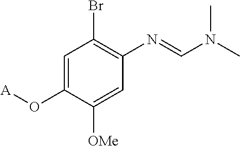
C1=C(O[A])C([OMe])=CC(N=CN(C)C)=C1Br
